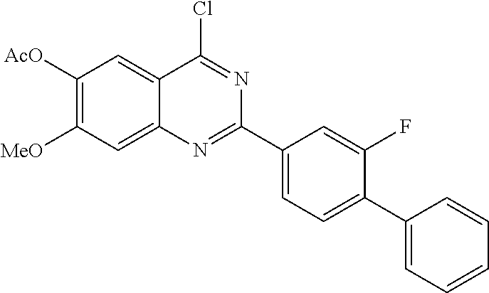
C1([AcO])=C([MeO])C=C2C(=C1)C(Cl)=NC(C1=CC=C(C3=CC=CC=C3)C(F)=C1)=N2
